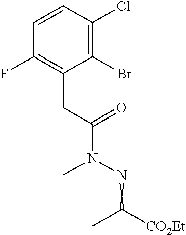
C(=NN(C(CC1=C(F)C=CC(Cl)=C1Br)=O)C)([CO2Et])C
